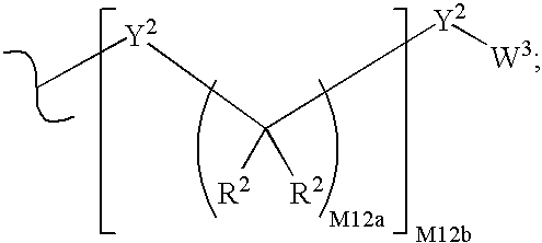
C([Y2][W3])([Y2]C)([R2])[R2]
